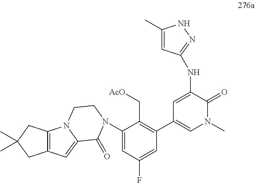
C1=C(NC2=NNC(C)=C2)C(=O)N(C)C=C1C1=C(C[AcO])C(N2C(=O)C3=CC4=C(N3CC2)CC(C)(C)C4)=CC(F)=C1
